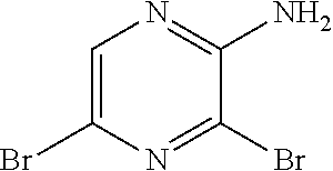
NC1=NC=C(Br)N=C1Br
